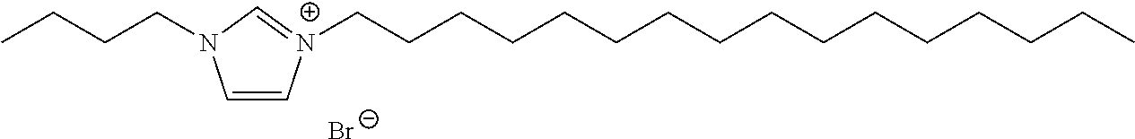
C1=C[N+](CCCCCCCCCCCCCCCC)=CN1CCCC.[Br-]
